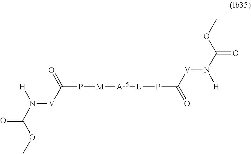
C(P[M][A15][L]PC(=O)[V]N([H])C(OC)=O)(=O)[V]N(C(OC)=O)[H]
